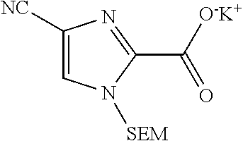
C1=C([NC])N=C(C([O-K+])=O)N1[SEM]
